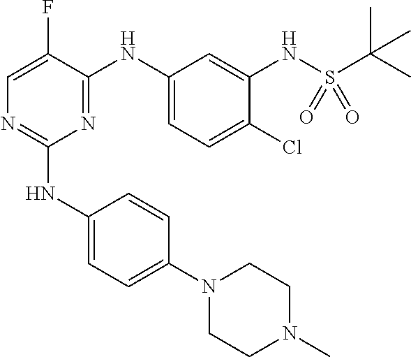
C1(NC2=CC=C(N3CCN(C)CC3)C=C2)=NC=C(F)C(NC2=CC=C(Cl)C(NS(C(C)(C)C)(=O)=O)=C2)=N1
